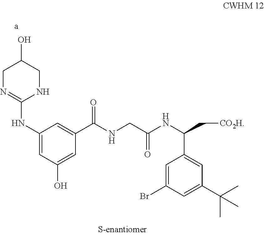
C1(NC2=NCC(O)CN2)=CC(O)=CC(C(NCC(NC(C[CO2H])C2=CC(C(C)(C)C)=CC(Br)=C2)=O)=O)=C1
